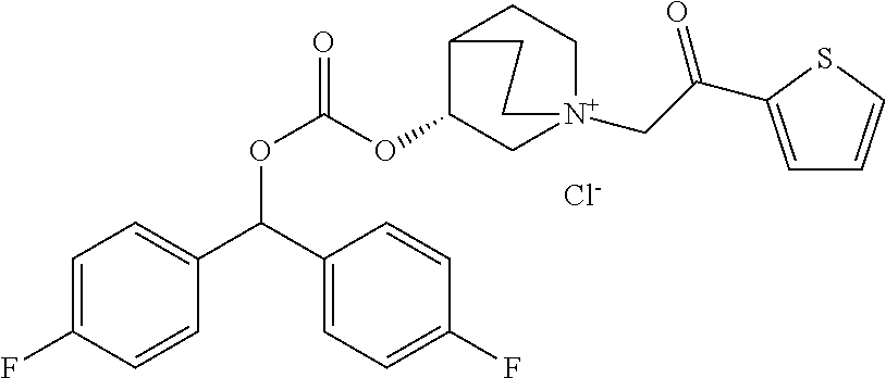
[Cl-].C(OC(OC1C[N+]2(CC(=O)C3=CC=CS3)CCC1CC2)=O)(C1=CC=C(F)C=C1)C1=CC=C(F)C=C1
